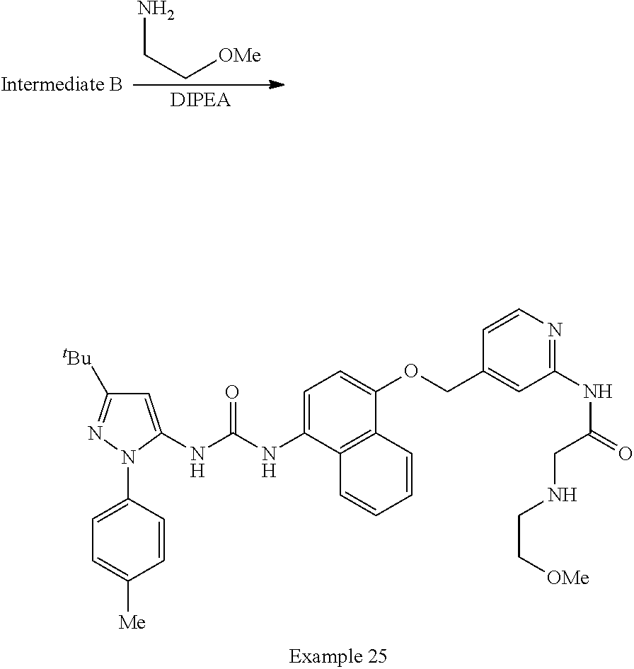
C1=C(N2C(NC(NC3=CC=C(OCC4=CC(NC(=O)CNCC[OMe])=NC=C4)C4=C3C=CC=C4)=O)=CC([tBu])=N2)C=CC([Me])=C1.NCC[OMe]
